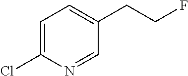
C1=C(Cl)N=CC(CCF)=C1
